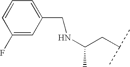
N(C(CC(C)C)C)CC1=CC=CC(F)=C1
